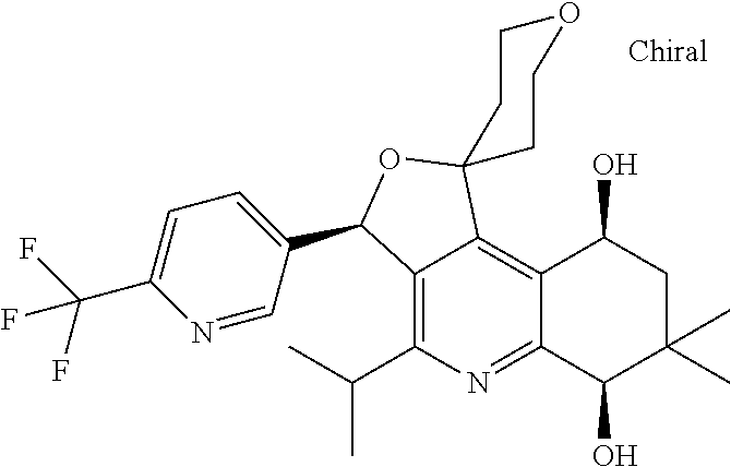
C1=C(C(F)(F)F)N=CC(C2C3=C(C(C)C)N=C4C(=C3C3(O2)CCOCC3)C(O)CC(C)(C)C4O)=C1
